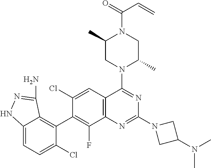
C12=CC=C(Cl)C(C3=C(F)C4=C(C=C3Cl)C(N3C(C)CN(C(=O)C=C)C(C)C3)=NC(N3CC(N(C)C)C3)=N4)=C1C(N)=NN2
